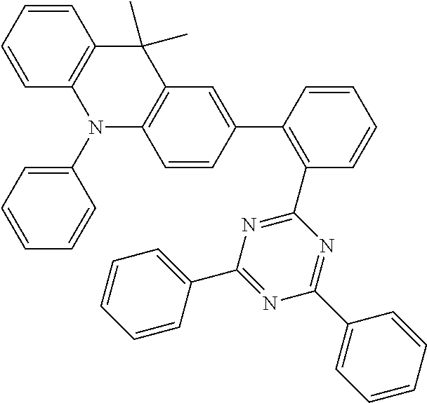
C1(C2=C(C3=NC(C4=CC=CC=C4)=NC(C4=CC=CC=C4)=N3)C=CC=C2)=CC2=C(C=C1)N(C1=CC=CC=C1)C1=C(C2(C)C)C=CC=C1
